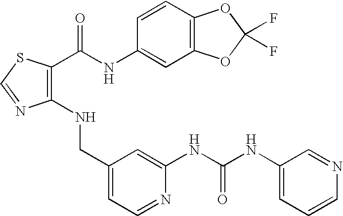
C1(NCC2=CC=NC(NC(NC3=CC=CN=C3)=O)=C2)=C(C(NC2=CC3=C(C=C2)OC(F)(F)O3)=O)SC=N1
